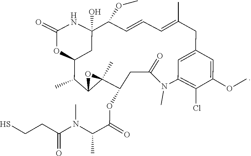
C1(=O)NC2(O)C(OC)C=CC=C(C)CC3=CC(=C(Cl)C(OC)=C3)N(C)C(=O)CC(OC(C(N(C(CCS)=O)C)C)=O)C3(C)C(C(C)C(O1)C2)O3
